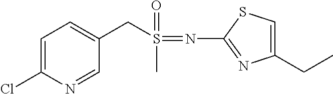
C1=C(Cl)N=CC(CS(C)(=O)=NC2=NC(CC)=CS2)=C1
